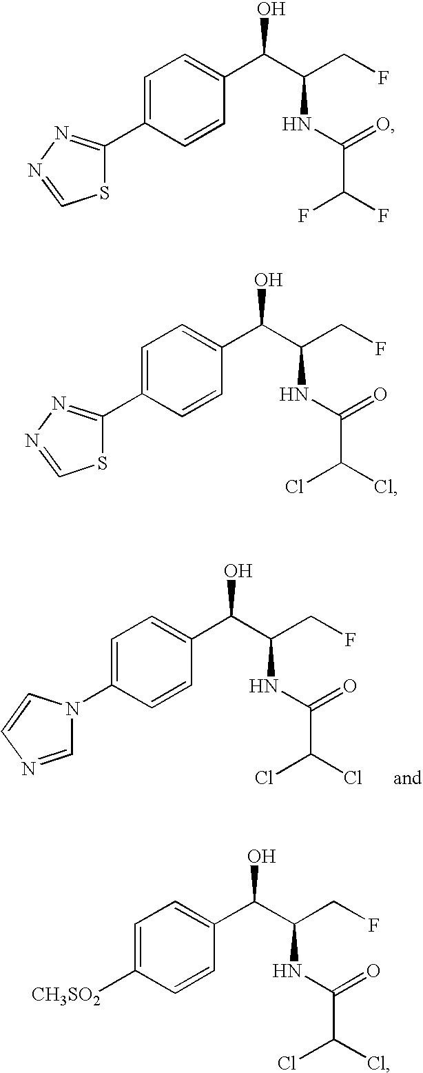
C1(N2C=NC=C2)=CC=C(C(C(CF)NC(C(Cl)Cl)=O)O)C=C1.C1(C2=NN=CS2)=CC=C(C(C(CF)NC(C(F)F)=O)O)C=C1.C1(C2=NN=CS2)=CC=C(C(C(CF)NC(C(Cl)Cl)=O)O)C=C1.C1([CH3SO2])=CC=C(C(C(CF)NC(C(Cl)Cl)=O)O)C=C1
